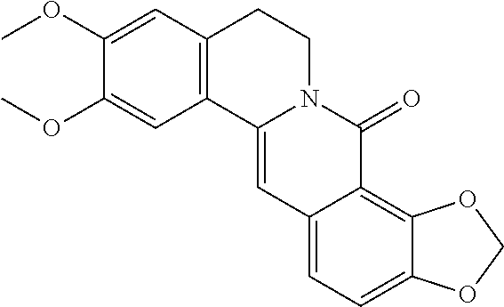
C12=C(C=C(OC)C(OC)=C1)CCN1C2=CC2=CC=C3C(=C2C1=O)OCO3
